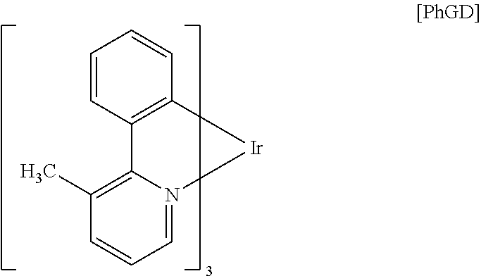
C12=C(C=CC=C1)[Ir]N1=CC=CC(C)=C21
